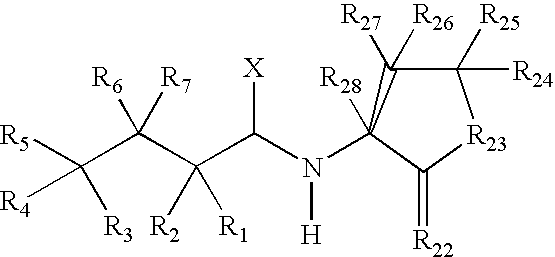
C1([R24])([R25])C([R26])([R27])C(N(C(C(C(C([R3])([R5])[R4])([R7])[R6])([R2])[R1])[X])[H])([R28])C(=[R22])[R23]1
